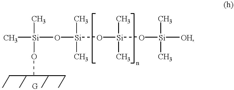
C[Si](O[Si](O[Si](O[Si]([OH])(C)C)(C)C)(C)C)(C)OC
